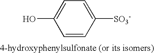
C1=CC([SO3-])=CC=C1O
